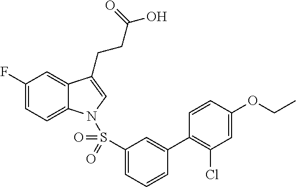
C1(F)=CC=C2C(=C1)C(CCC(O)=O)=CN2S(C1=CC=CC(C2=C(Cl)C=C(OCC)C=C2)=C1)(=O)=O
